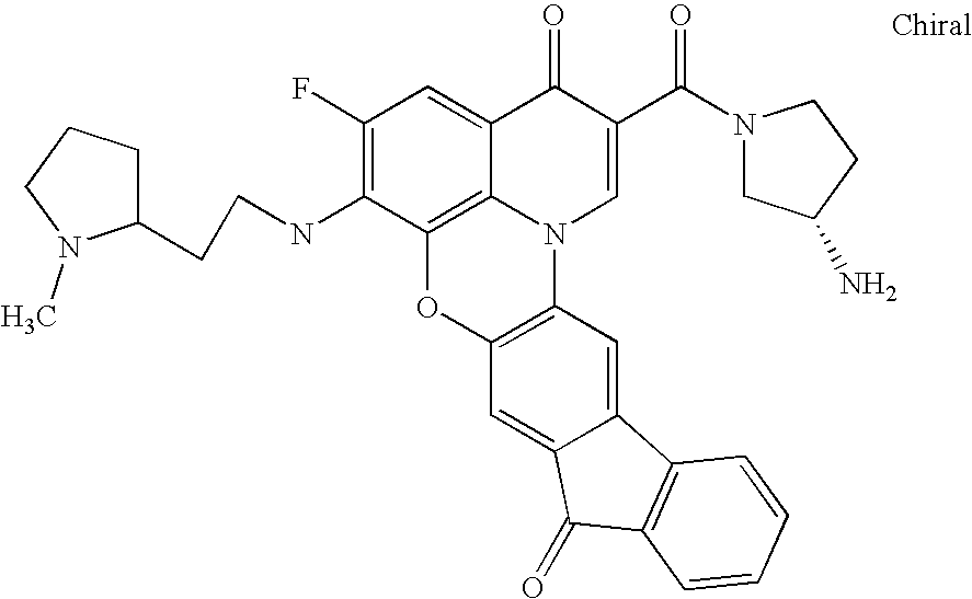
C1(F)=C(NCCC2CCCN2C)C2=C3C(=C1)C(=O)C(C(N1CC(N)CC1)=O)=CN3C1=C(O2)C=C2C(=C1)C1=C(C2=O)C=CC=C1
